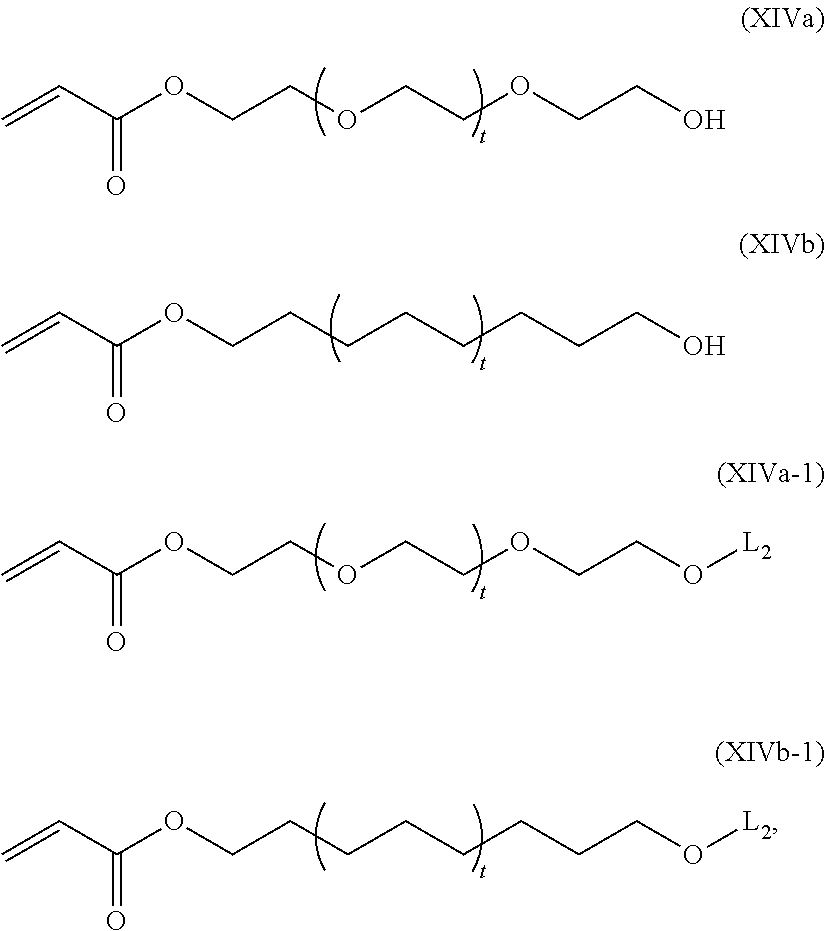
C(CO)OCCOCCOC(C=C)=O.C(CO)CCCCCCOC(C=C)=O.C(CO[L2])OCCOCCOC(C=C)=O.C(CO[L2])CCCCCCOC(C=C)=O
